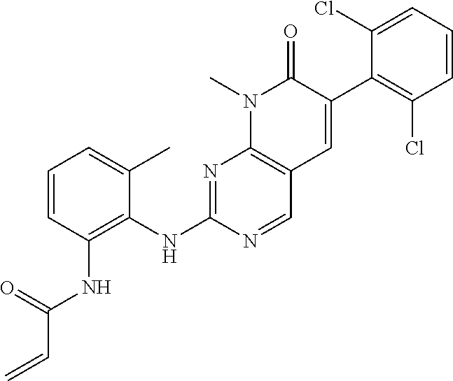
C1=CC(NC(C=C)=O)=C(NC2=NC3=C(C=N2)C=C(C2=C(Cl)C=CC=C2Cl)C(=O)N3C)C(C)=C1
